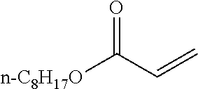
[n-C8H17O]C(C=C)=O
